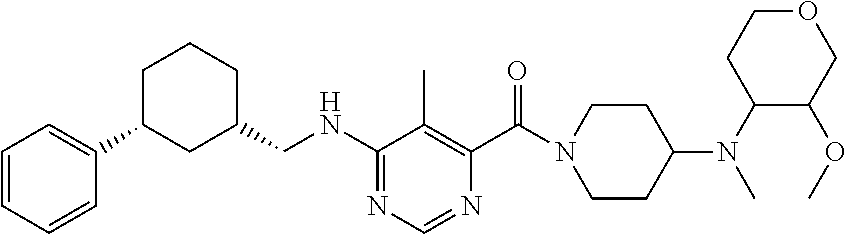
C1C(C2=CC=CC=C2)CC(CNC2=NC=NC(C(N3CCC(N(C)C4C(OC)COCC4)CC3)=O)=C2C)CC1
